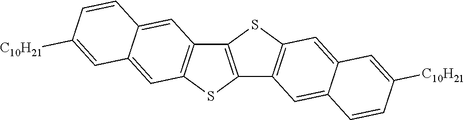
S1C2=C(C3=C1C=C1C(=C3)C=CC([C10H21])=C1)SC1=C2C=C2C(=C1)C=C([C10H21])C=C2
